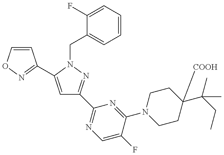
C1=CON=C1C1=CC(C2=NC=C(F)C(N3CCC(C(CC)(C)C)([COOH])CC3)=N2)=NN1CC1=CC=CC=C1F
